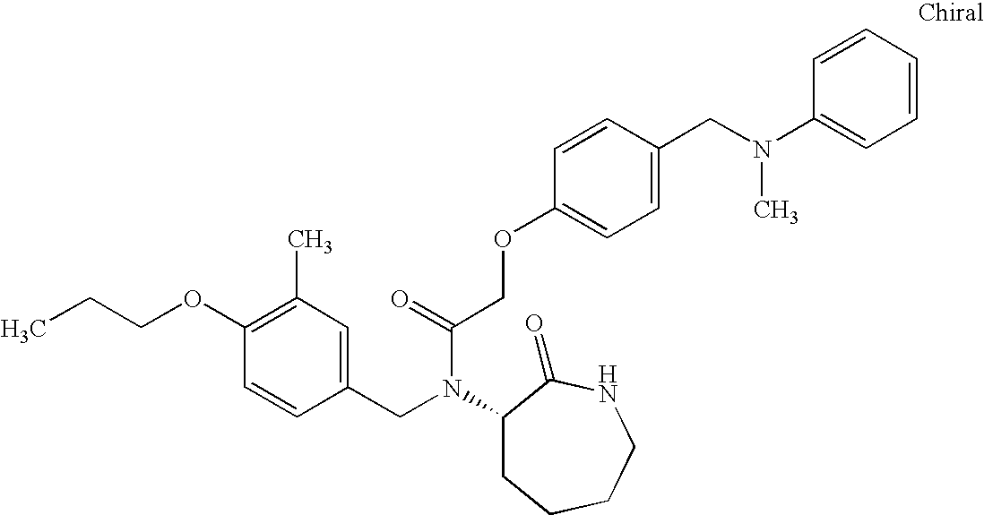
C1(CN(C(COC2=CC=C(CN(C3=CC=CC=C3)C)C=C2)=O)C2CCCCNC2=O)=CC(C)=C(OCCC)C=C1
